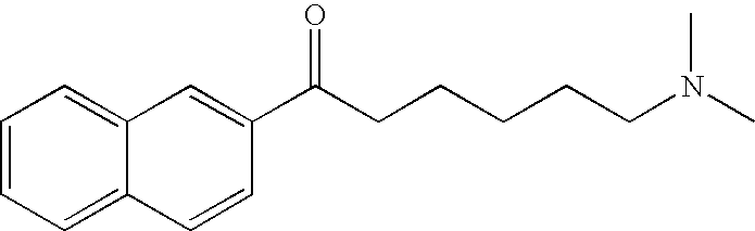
C1=CC=C2C(=C1)C=C(C(CCCCCN(C)C)=O)C=C2
